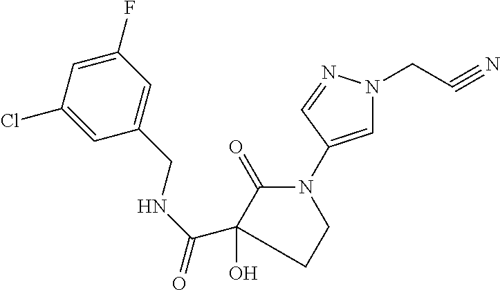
C1=C(F)C=C(CNC(C2(O)C(=O)N(C3=CN(CC#N)N=C3)CC2)=O)C=C1Cl
